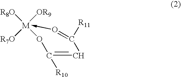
[R8O][M]1([OR9])([R7O])-O=C([R11])C=C([R10])O1
